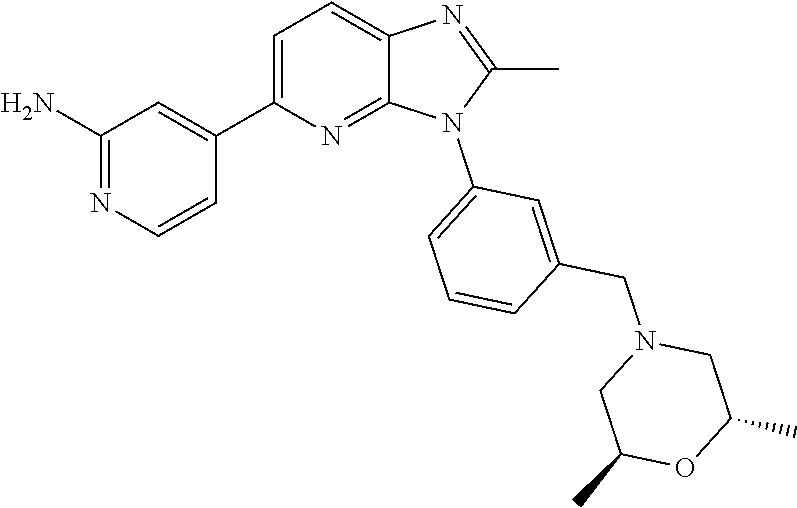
C1(C)=NC2=CC=C(C3=CC(N)=NC=C3)N=C2N1C1=CC=CC(CN2CC(C)OC(C)C2)=C1
